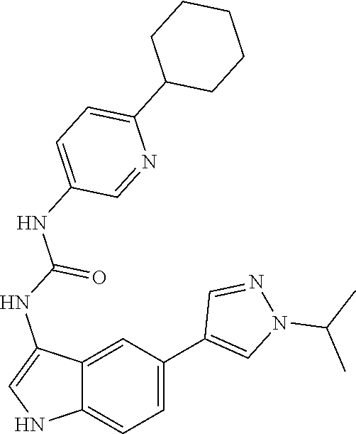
N1C=C(NC(NC2=CC=C(C3CCCCC3)N=C2)=O)C2=CC(C3=CN(C(C)C)N=C3)=CC=C12
